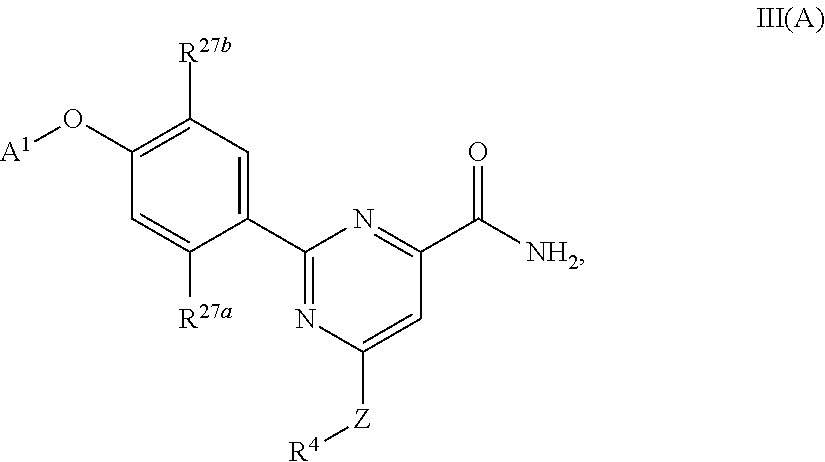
C1(C2=CC([R27b])=C(O[A1])C=C2[R27a])=NC([Z][R4])=CC(C([NH2])=O)=N1
